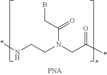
*C(CN(CCN*)C(=O)CB)=O
